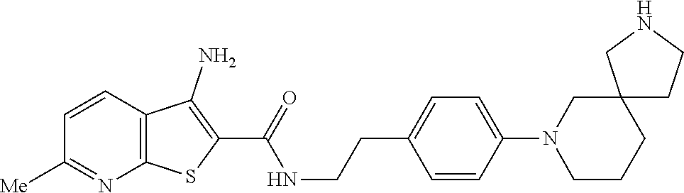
C1=CC2=C(N=C1[Me])SC(C(=O)NCCC1=CC=C(N3CCCC4(C3)CCNC4)C=C1)=C2N
